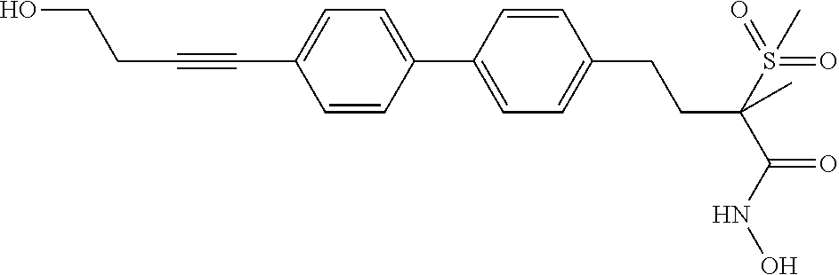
C1(C2=CC=C(C#CCCO)C=C2)=CC=C(CCC(C(=O)NO)(S(=O)(=O)C)C)C=C1
